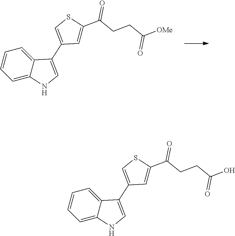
C1=C(C(CCC([OMe])=O)=O)SC=C1C1=CNC2=CC=CC=C12.C1=C(C(CCC(O)=O)=O)SC=C1C1=CNC2=CC=CC=C12
